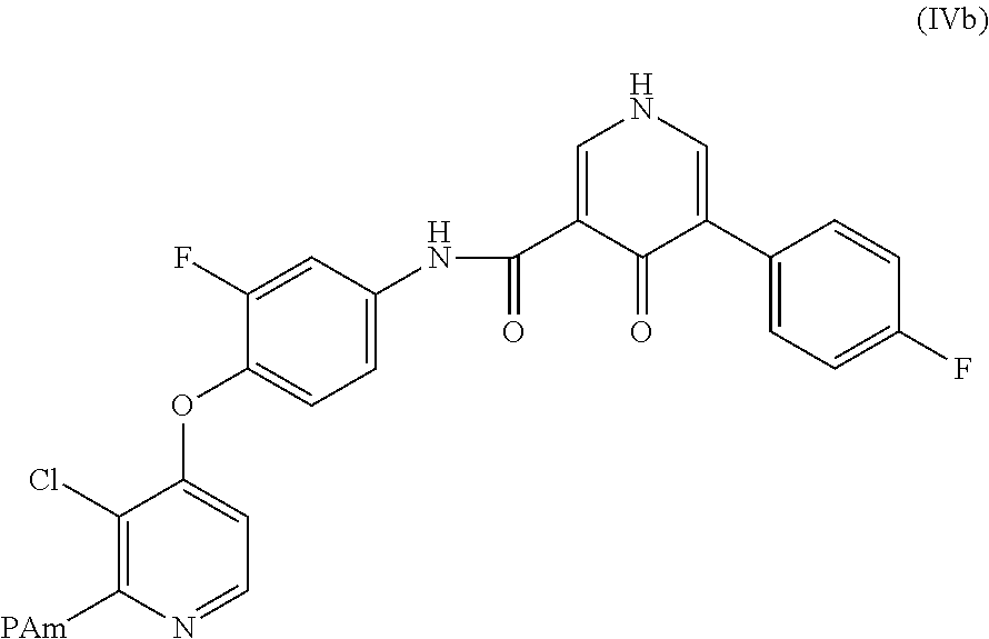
C1(C2=CNC=C(C(NC3=CC=C(OC4=CC=NC([PAm])=C4Cl)C(F)=C3)=O)C2=O)=CC=C(F)C=C1
